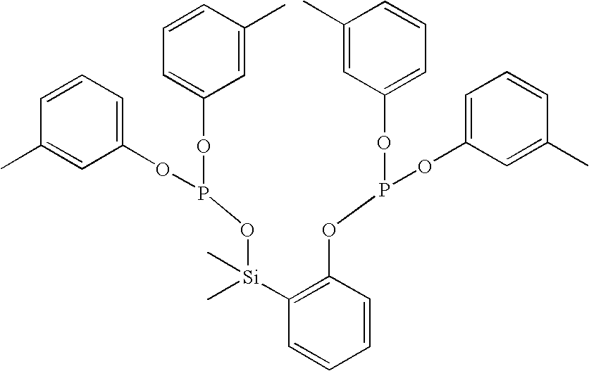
C1=CC(C)=CC(OP(OC2=CC=CC(C)=C2)O[Si](C2=C(OP(OC3=CC=CC(C)=C3)OC3=CC=CC(C)=C3)C=CC=C2)(C)C)=C1
